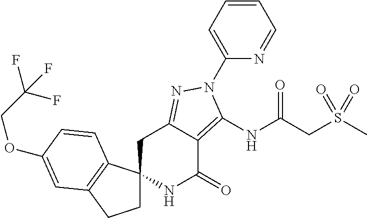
C1C2(C3=C(C1)C=C(OCC(F)(F)F)C=C3)NC(=O)C1=C(NC(CS(C)(=O)=O)=O)N(C3=CC=CC=N3)N=C1C2
